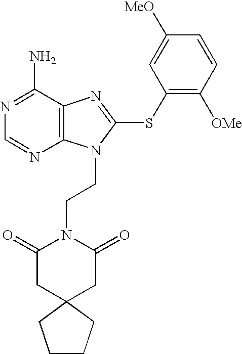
N1=C(N)C2=C(N=C1)N(CCN1C(=O)CC3(CC1=O)CCCC3)C(SC1=C([OMe])C=CC([MeO])=C1)=N2
